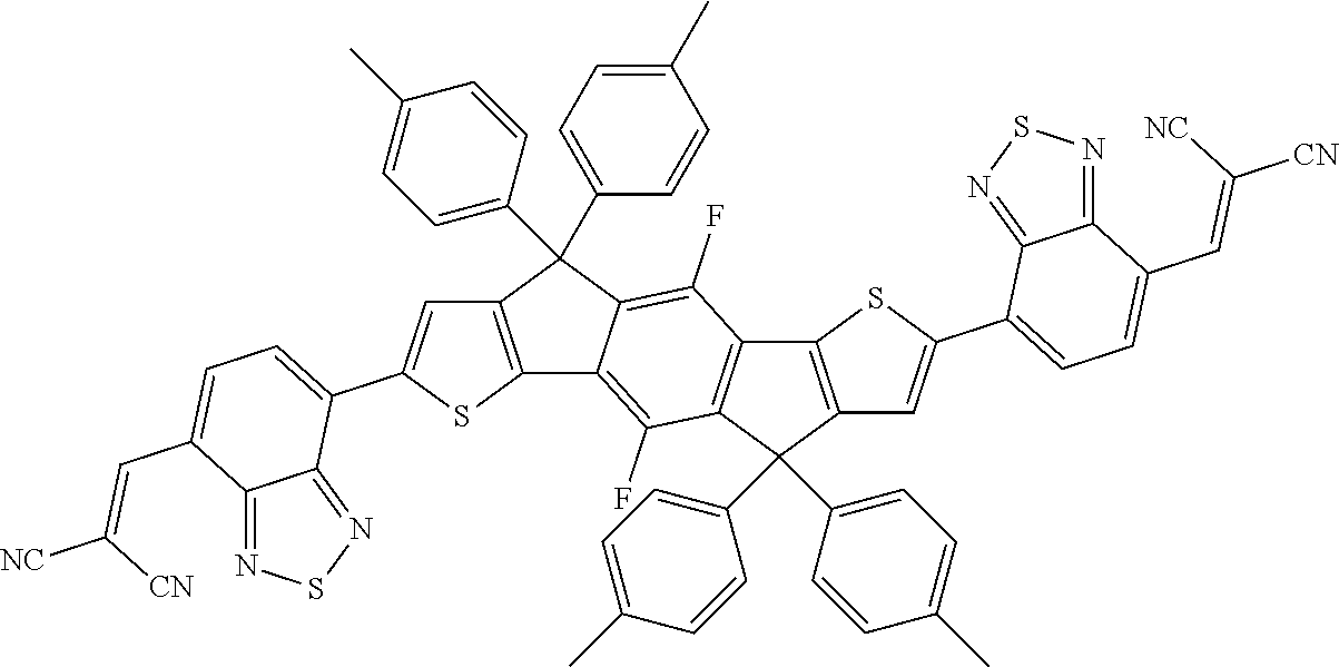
C12=C(C(C3=CC=C(C)C=C3)(C3=CC=C(C)C=C3)C3=C(F)C4=C(C(F)=C13)C(C1=CC=C(C)C=C1)(C1=CC=C(C)C=C1)C1=C4SC(C3=CC=C(C=C([NC])[CN])C4=NSN=C34)=C1)C=C(C1=CC=C(C=C([CN])[NC])C3=NSN=C13)S2
